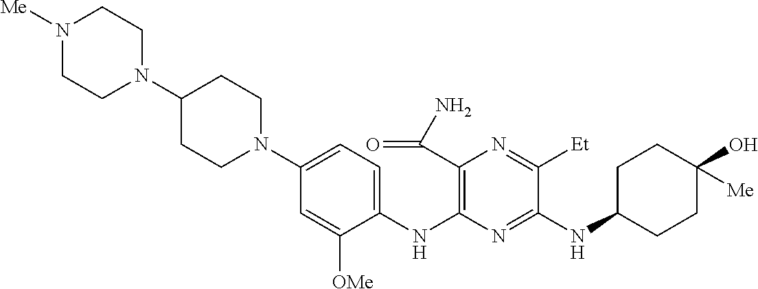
C1(NC2=C(C(N)=O)N=C([Et])C(NC3CCC(O)([Me])CC3)=N2)=CC=C(N2CCC(N3CCN([Me])CC3)CC2)C=C1[OMe]
